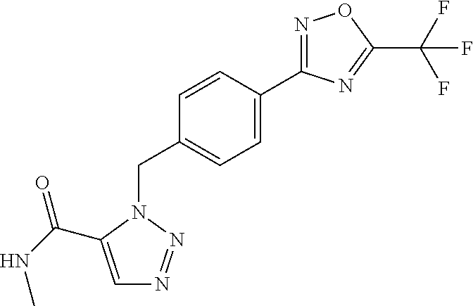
N1=C(C2=CC=C(CN3C(C(NC)=O)=CN=N3)C=C2)N=C(C(F)(F)F)O1
